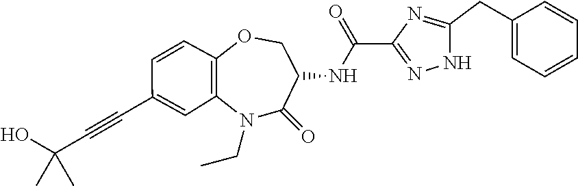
N1(CC)C2=C(C=CC(C#CC(O)(C)C)=C2)OCC(NC(C2=NNC(CC3=CC=CC=C3)=N2)=O)C1=O
